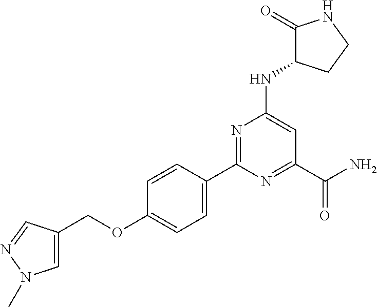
C1(C2=CC=C(OCC3=CN(C)N=C3)C=C2)=NC(NC2C(=O)NCC2)=CC(C(N)=O)=N1
